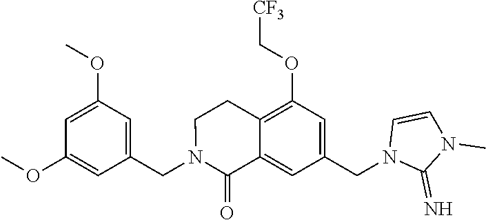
C1(OC)=CC(OC)=CC(CN2C(=O)C3=CC(CN4C(=N)N(C)C=C4)=CC(OC[CF3])=C3CC2)=C1
